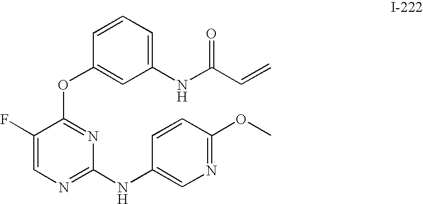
C1(NC(C=C)=O)=CC=CC(OC2=NC(NC3=CN=C(OC)C=C3)=NC=C2F)=C1
